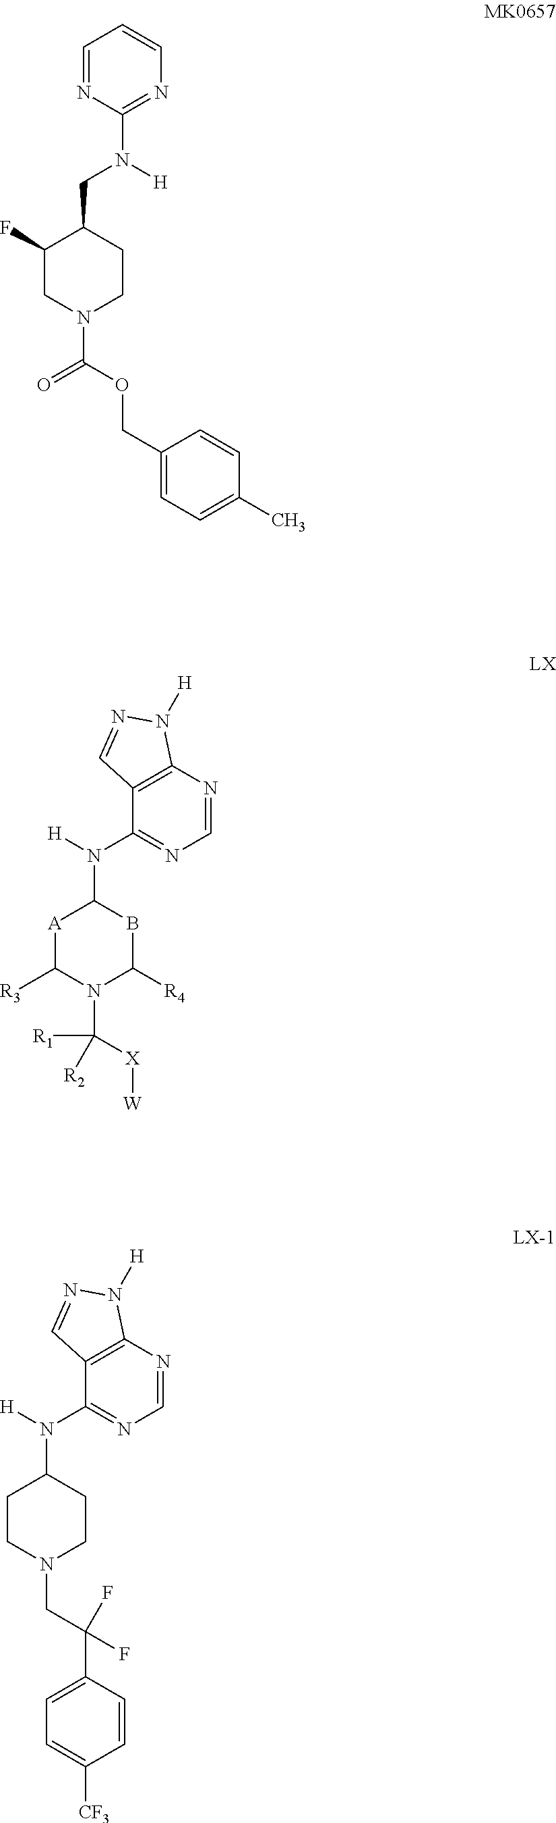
C1=NC(N([H])CC2C(F)CN(C(OCC3=CC=C(C)C=C3)=O)CC2)=NC=C1.C12=C(C(N(C3CCN(CC(C4=CC=C([CF3])C=C4)(F)F)CC3)[H])=NC=N1)C=NN2[H].C12=C(C(N(C3[A]C([R3])N(C([R1])([R2])[X][W])C([R4])B3)[H])=NC=N1)C=NN2[H]
